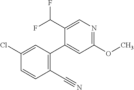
C1(C2=C(C#N)C=CC(Cl)=C2)=CC(OC)=NC=C1C(F)F
